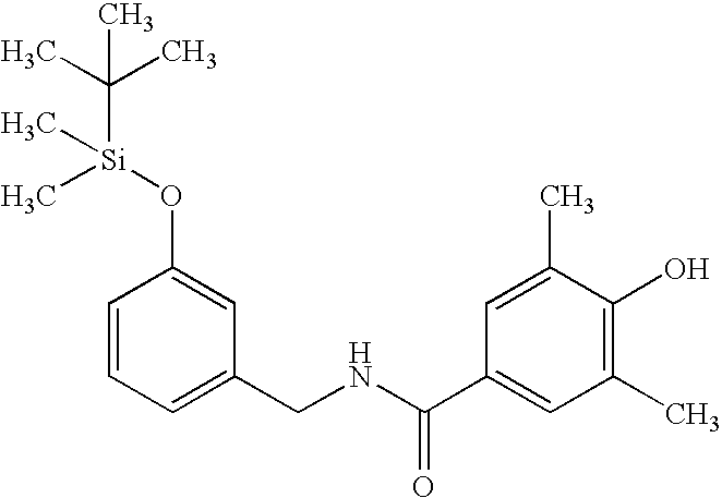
C1(O[Si](C(C)(C)C)(C)C)=CC(CNC(C2=CC(C)=C(O)C(C)=C2)=O)=CC=C1
